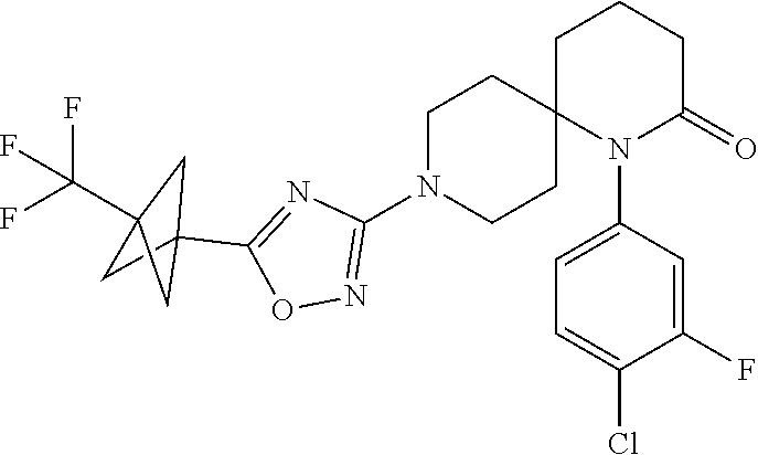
C1=C(Cl)C(F)=CC(N2C3(CCN(C4=NOC(C56CC(C(F)(F)F)(C5)C6)=N4)CC3)CCCC2=O)=C1
